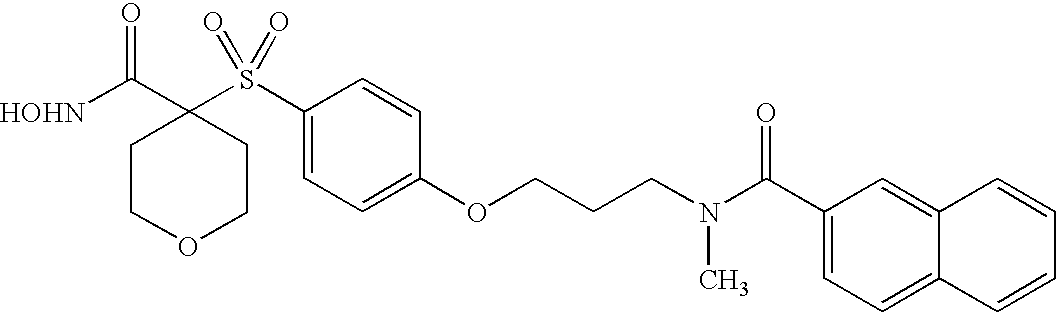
[HOHN]C(C1(S(C2=CC=C(OCCCN(C(C3=CC=C4C(=C3)C=CC=C4)=O)C)C=C2)(=O)=O)CCOCC1)=O
